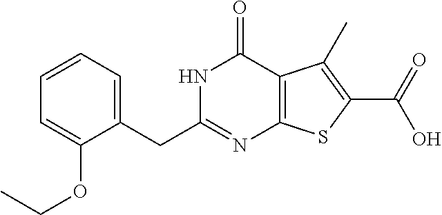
C1=CC=C(CC2=NC3=C(C(=O)N2)C(C)=C(C(O)=O)S3)C(OCC)=C1
